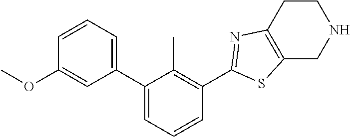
C1(C2=CC=CC(OC)=C2)=CC=CC(C2=NC3=C(S2)CNCC3)=C1C
